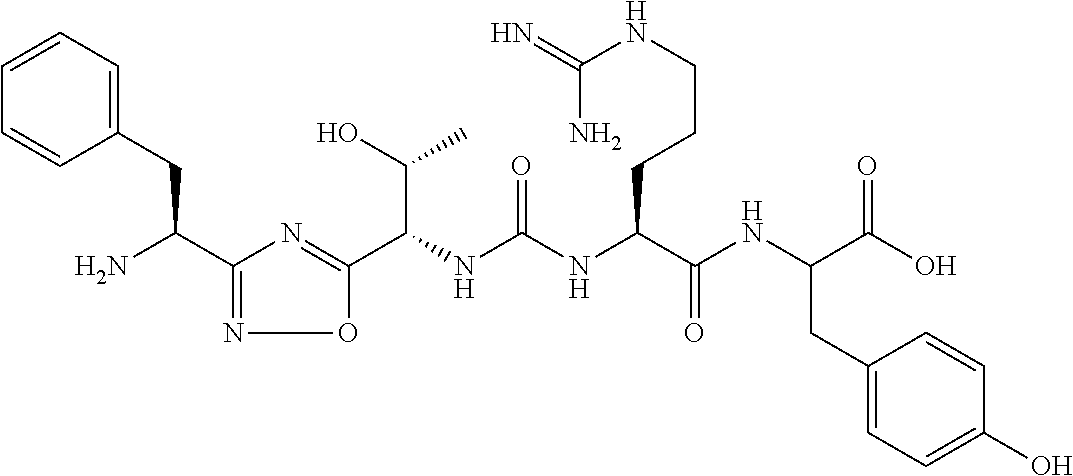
C1(C(N)CC2=CC=CC=C2)=NOC(C(NC(NC(C(NC(C(O)=O)CC2=CC=C(O)C=C2)=O)CCCNC(=N)N)=O)C(O)C)=N1
